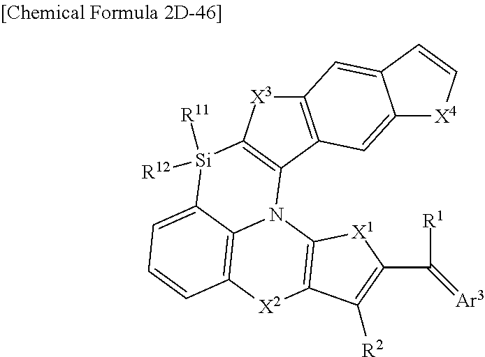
C12=C(C3=C([X3]1)[Si]([R12])([R11])C1=CC=CC4=C1N3C1=C([X2]4)C([R2])=C(C([R1])=[Ar3])[X1]1)C=C1C(=C2)C=C[X4]1
